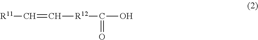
[R11]C=C[R12]C(=O)O
